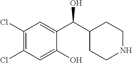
C1(Cl)=C(Cl)C=C(O)C(C(C2CCNCC2)O)=C1
